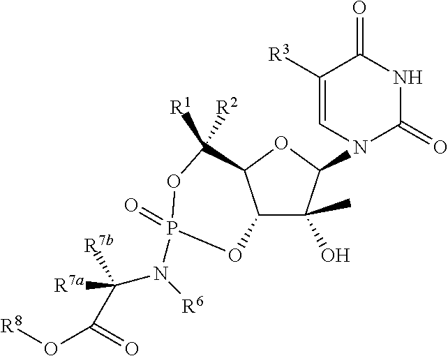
C12C(O)(C)C(N3C(=O)NC(=O)C([R3])=C3)OC1C([R1])([R2])OP(=O)(N(C([R7a])([R7b])C(O[R8])=O)[R6])O2
